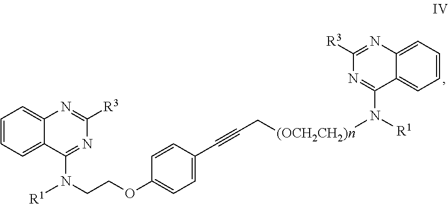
C1=CC=C2C(=C1)N=C([R3])N=C2N([R1])CCOC1=CC=C(C#CC[(OCH2CH2)n]N([R1])C2=NC([R3])=NC3=CC=CC=C32)C=C1
